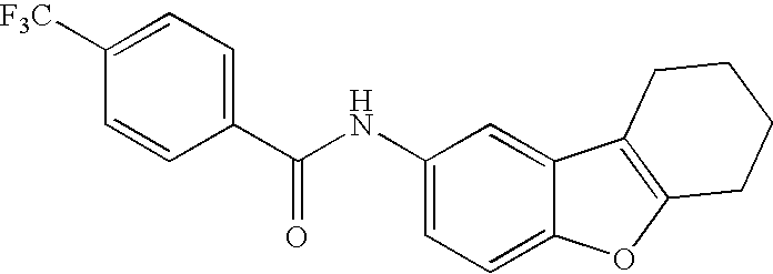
C1(NC(C2=CC=C([F3C])C=C2)=O)=CC=C2C(=C1)C1=C(O2)CCCC1
